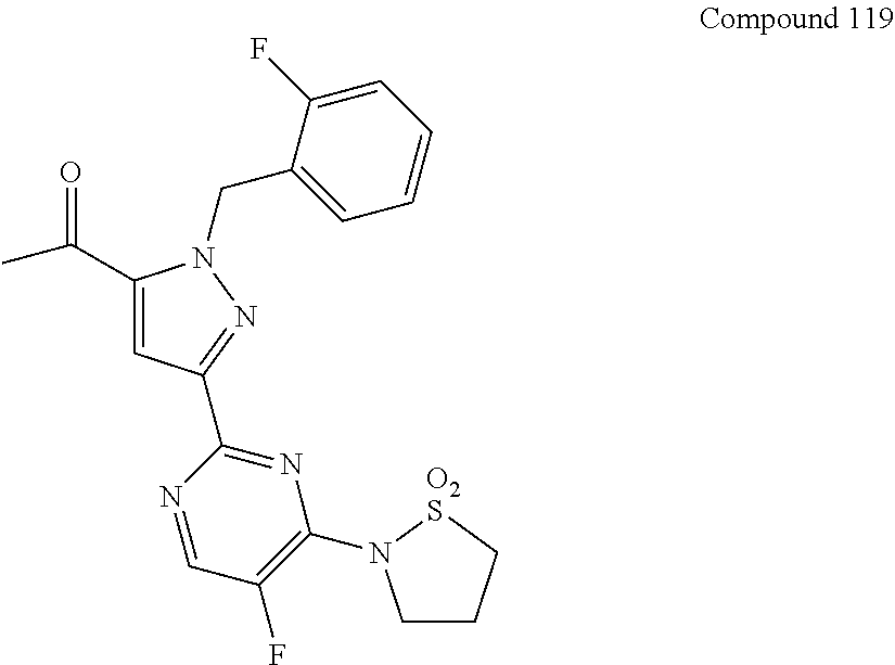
C(=O)(C1=CC(C2=NC(N3CCC[O2S]3)=C(F)C=N2)=NN1CC1=CC=CC=C1F)C
